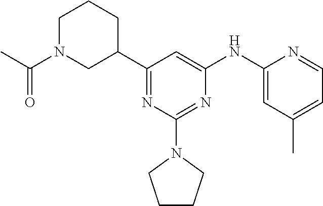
C1(C2CCCN(C(C)=O)C2)=NC(N2CCCC2)=NC(NC2=CC(C)=CC=N2)=C1
